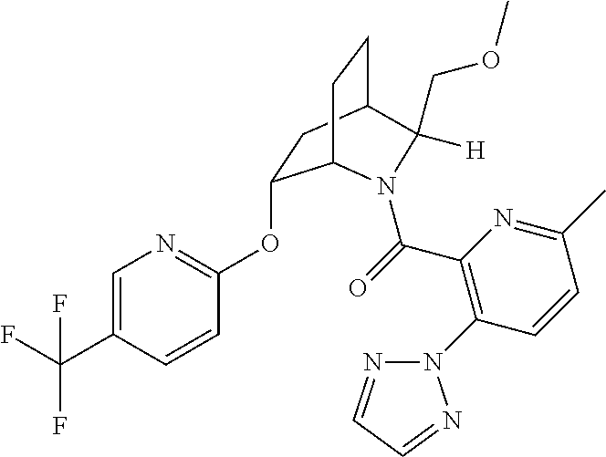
C1=C(C(F)(F)F)C=CC(OC2CC3CCC2N(C(=O)C2=C(N4N=CC=N4)C=CC(C)=N2)C3(COC)[H])=N1
